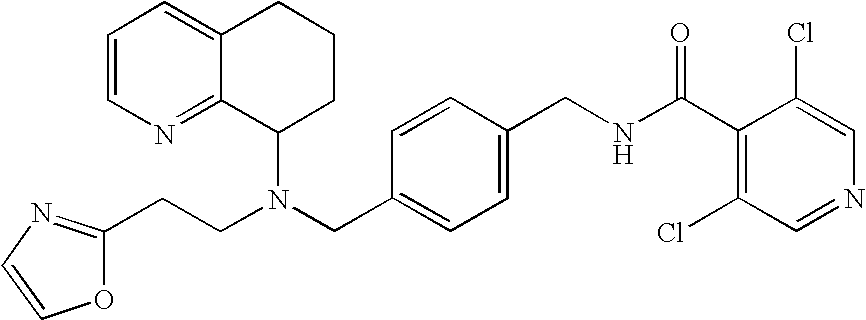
N(CC1=CC=C(CNC(C2=C(Cl)C=NC=C2Cl)=O)C=C1)(C1CCCC2=CC=CN=C12)CCC1=NC=CO1
